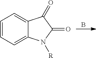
C1=CC=C2C(=C1)C(=O)C(=O)N2[R].B
